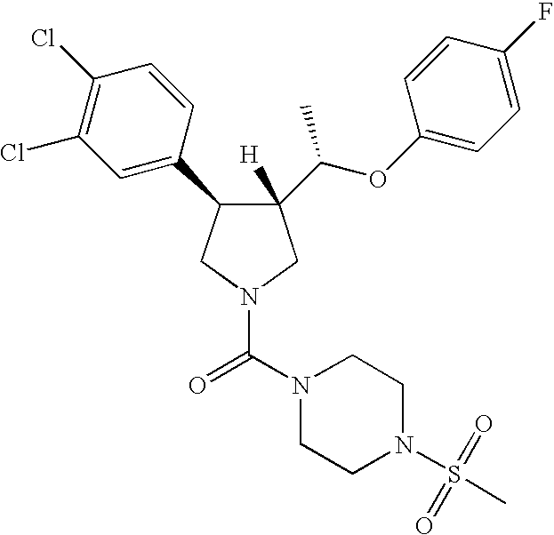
C1(C(OC2=CC=C(F)C=C2)C)([H])C(C2=CC(Cl)=C(Cl)C=C2)CN(C(N2CCN(S(C)(=O)=O)CC2)=O)C1
